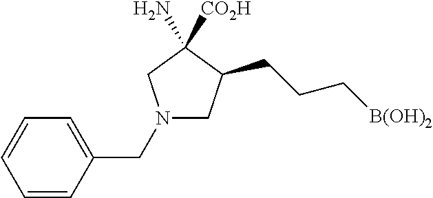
N1(CC2=CC=CC=C2)CC(CCC[B(OH)2])C([CO2H])(N)C1
